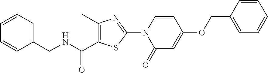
C1=CC=C(CNC(C2=C(C)N=C(N3C(=O)C=C(OCC4=CC=CC=C4)C=C3)S2)=O)C=C1
